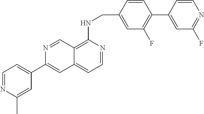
C1=NC(C)=CC(C2=CC3=CC=NC(NCC4=CC(F)=C(C5=CC(F)=NC=C5)C=C4)=C3C=N2)=C1
